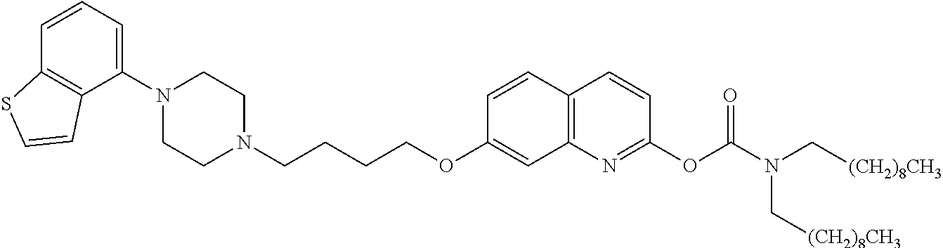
C1(N2CCN(CCCCOC3=CC4=C(C=C3)C=CC(OC(=O)N(C[(CH2)8CH3])C[(CH2)8CH3])=N4)CC2)=CC=CC2=C1C=CS2
